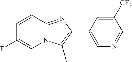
C1=CC2=NC(C3=CN=CC([CF3])=C3)=C(C)N2C=C1F
